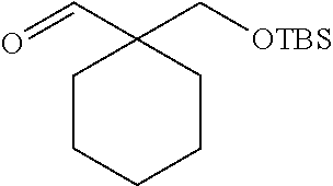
C1CCCCC1(C=O)C[OTBS]
